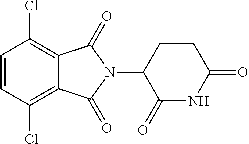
C1=CC(Cl)=C2C(=C1Cl)C(=O)N(C1C(=O)NC(=O)CC1)C2=O
